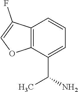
C12=C(C(C(N)C)=CC=C1)OC=C2F
